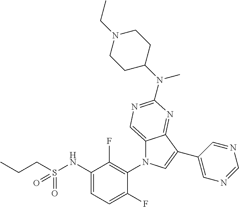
C12=CN=C(N(C3CCN(CC)CC3)C)N=C1C(C1=CN=CN=C1)=CN2C1=C(F)C(NS(CCC)(=O)=O)=CC=C1F
